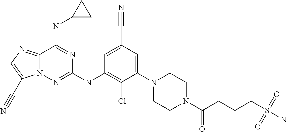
C12=NC=C(C#N)N1N=C(NC1=C(Cl)C(N3CCN(C(CCCS(N)(=O)=O)=O)CC3)=CC(C#N)=C1)N=C2NC1CC1
